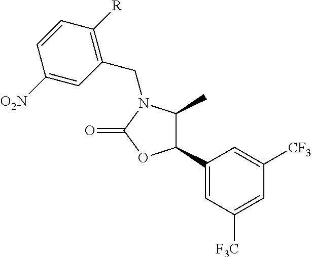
C1(C2=CC([F3C])=CC([CF3])=C2)C(C)N(CC2=C([R])C=CC([O2N])=C2)C(=O)O1
